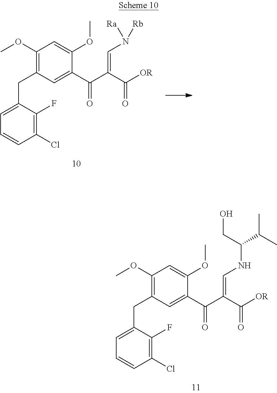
C1(Cl)=C(F)C(CC2=C(OC)C=C(OC)C(C(C(C([OR])=O)=CN([Ra])[Rb])=O)=C2)=CC=C1.C1(Cl)=C(F)C(CC2=C(OC)C=C(OC)C(C(C(C([OR])=O)=CNC(C(C)C)CO)=O)=C2)=CC=C1
